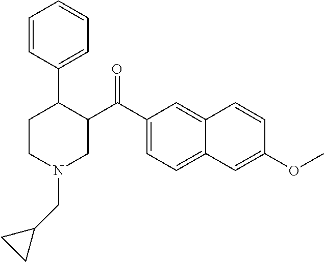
C1=CC(C2CCN(CC3CC3)CC2C(C2=CC=C3C(=C2)C=CC(OC)=C3)=O)=CC=C1
